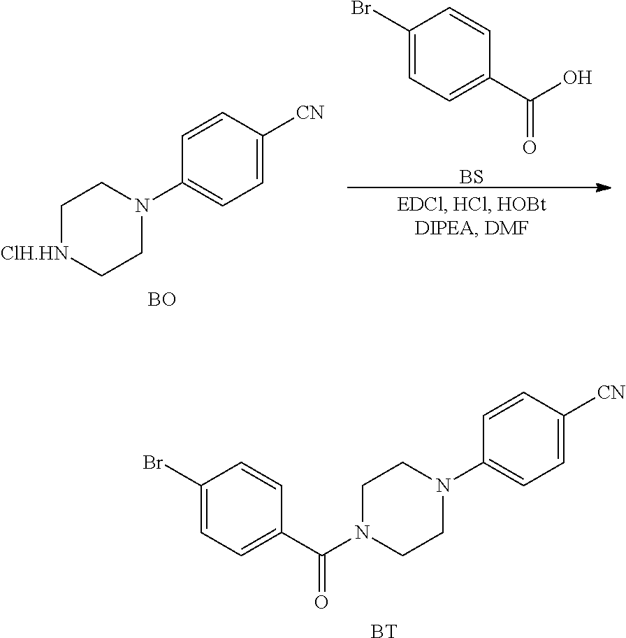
C1CN(C2=CC=C([CN])C=C2)CCN1C(C1=CC=C(Br)C=C1)=O.[BT].C1(Br)=CC=C(C(=O)O)C=C1.[BS].C1[ClH.HN]CCN(C2=CC=C([CN])C=C2)C1.[BO]
